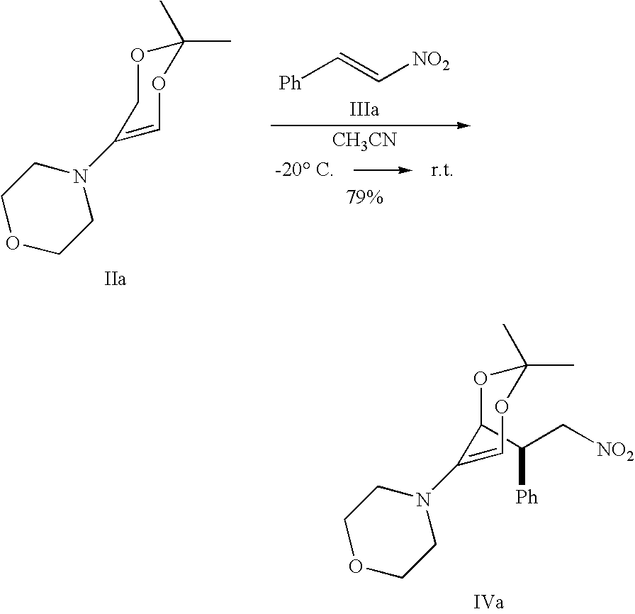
C1(C)(C)OCC(N2CCOCC2)=CO1.[CH3CN].[Ph]C=C[NO2].C1(C)(C)OC(C(C[NO2])[Ph])C(N2CCOCC2)=CO1
